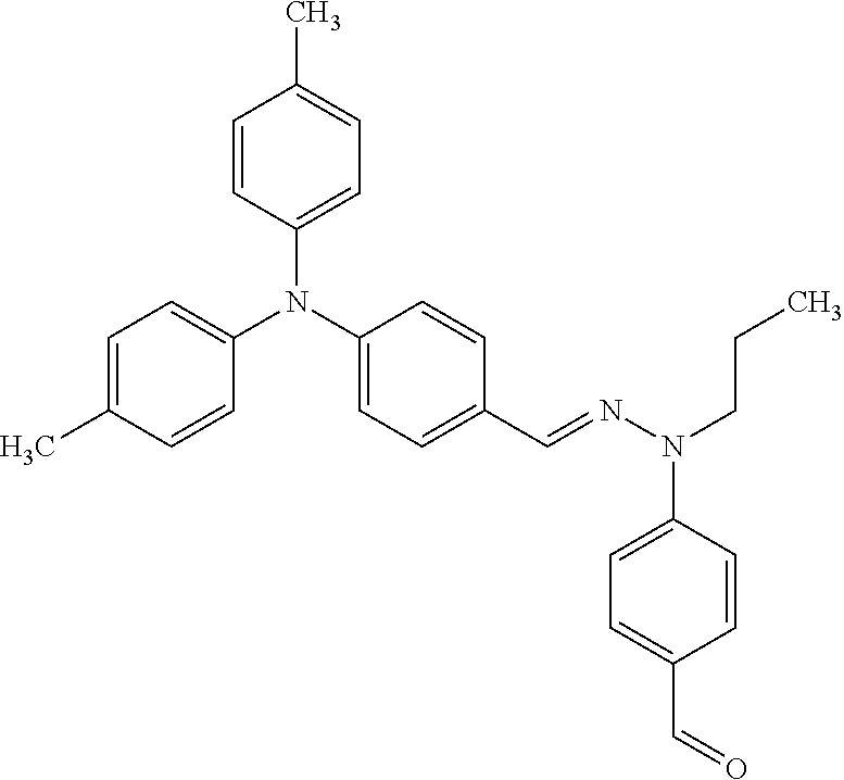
C1=C(C)C=CC(N(C2=CC=C(C=NN(CCC)C3=CC=C(C=O)C=C3)C=C2)C2=CC=C(C)C=C2)=C1
